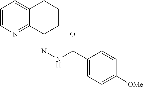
C1=CN=C2C(=C1)CCCC2=NNC(C1=CC=C([OMe])C=C1)=O
